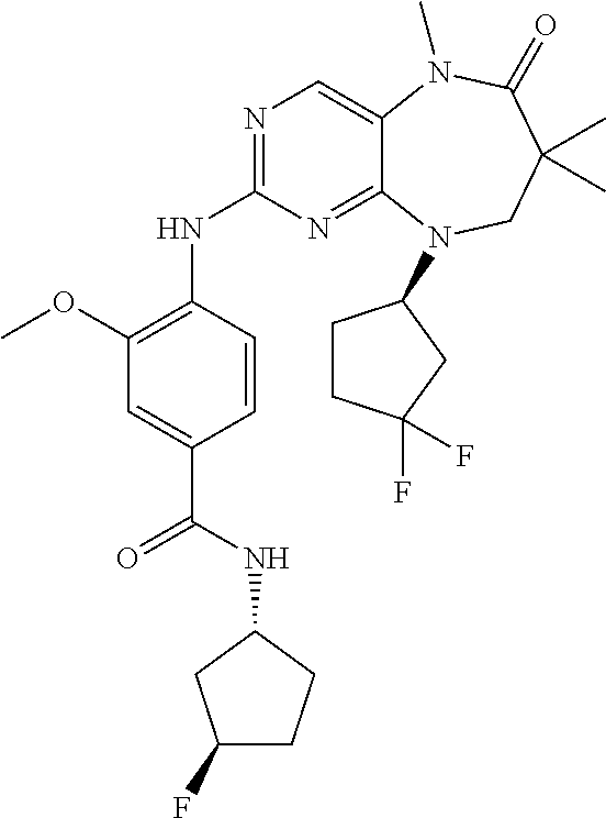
N1=C(NC2=C(OC)C=C(C(NC3CC(F)CC3)=O)C=C2)N=C2C(=C1)N(C)C(=O)C(C)(C)CN2C1CCC(F)(F)C1
